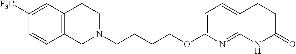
C12=C(CCN(CCCCOC3=CC=C4C(=N3)NC(=O)CC4)C1)C=C([F3C])C=C2
